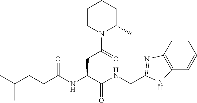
C1=CC2=C(C=C1)NC(CNC(C(NC(CCC(C)C)=O)CC(N1C(C)CCCC1)=O)=O)=N2
